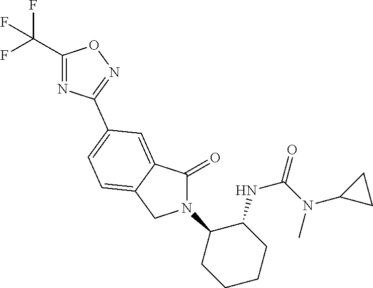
C1(=O)N(C2CCCCC2NC(N(C)C2CC2)=O)CC2=CC=C(C3=NOC(C(F)(F)F)=N3)C=C12
